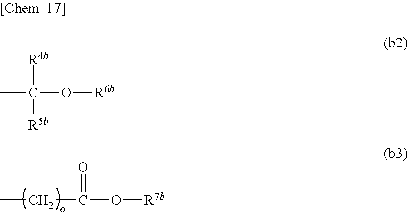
CCC(=O)O[R7b].CC([R4b])(O[R6b])[R5b]
